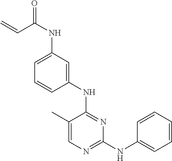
C1(C)=CN=C(NC2=CC=CC=C2)N=C1NC1=CC(NC(=O)C=C)=CC=C1
